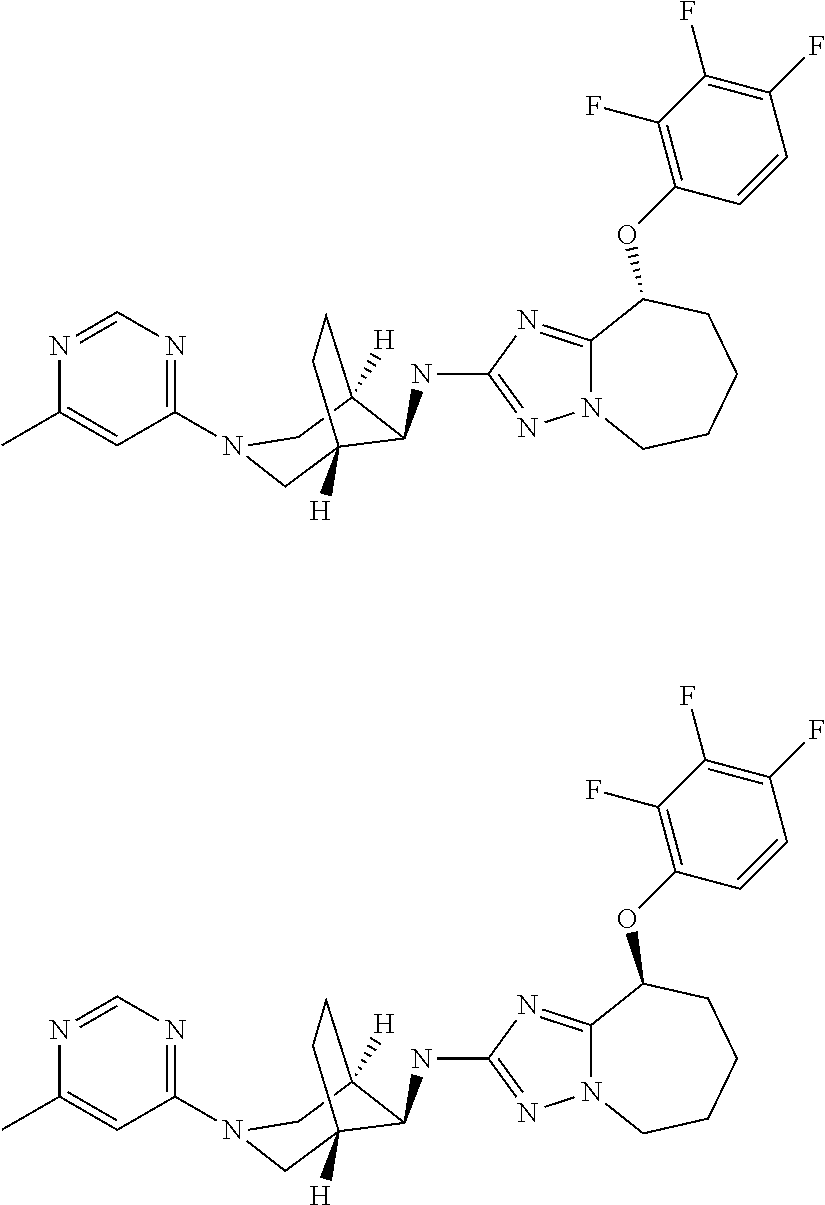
N(C1C2([H])CN(C3=NC=NC(C)=C3)CC1([H])CC2)C1=NN2C(=N1)C(OC1=C(F)C(F)=C(F)C=C1)CCCC2.N(C1C2([H])CN(C3=NC=NC(C)=C3)CC1([H])CC2)C1=NN2C(=N1)C(OC1=C(F)C(F)=C(F)C=C1)CCCC2
